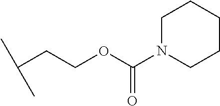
C(C(C)C)COC(N1CCCCC1)=O
